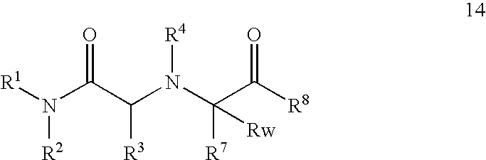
[R1]N(C(C(N(C(C([R8])=O)([R7])[Rw])[R4])[R3])=O)[R2]
